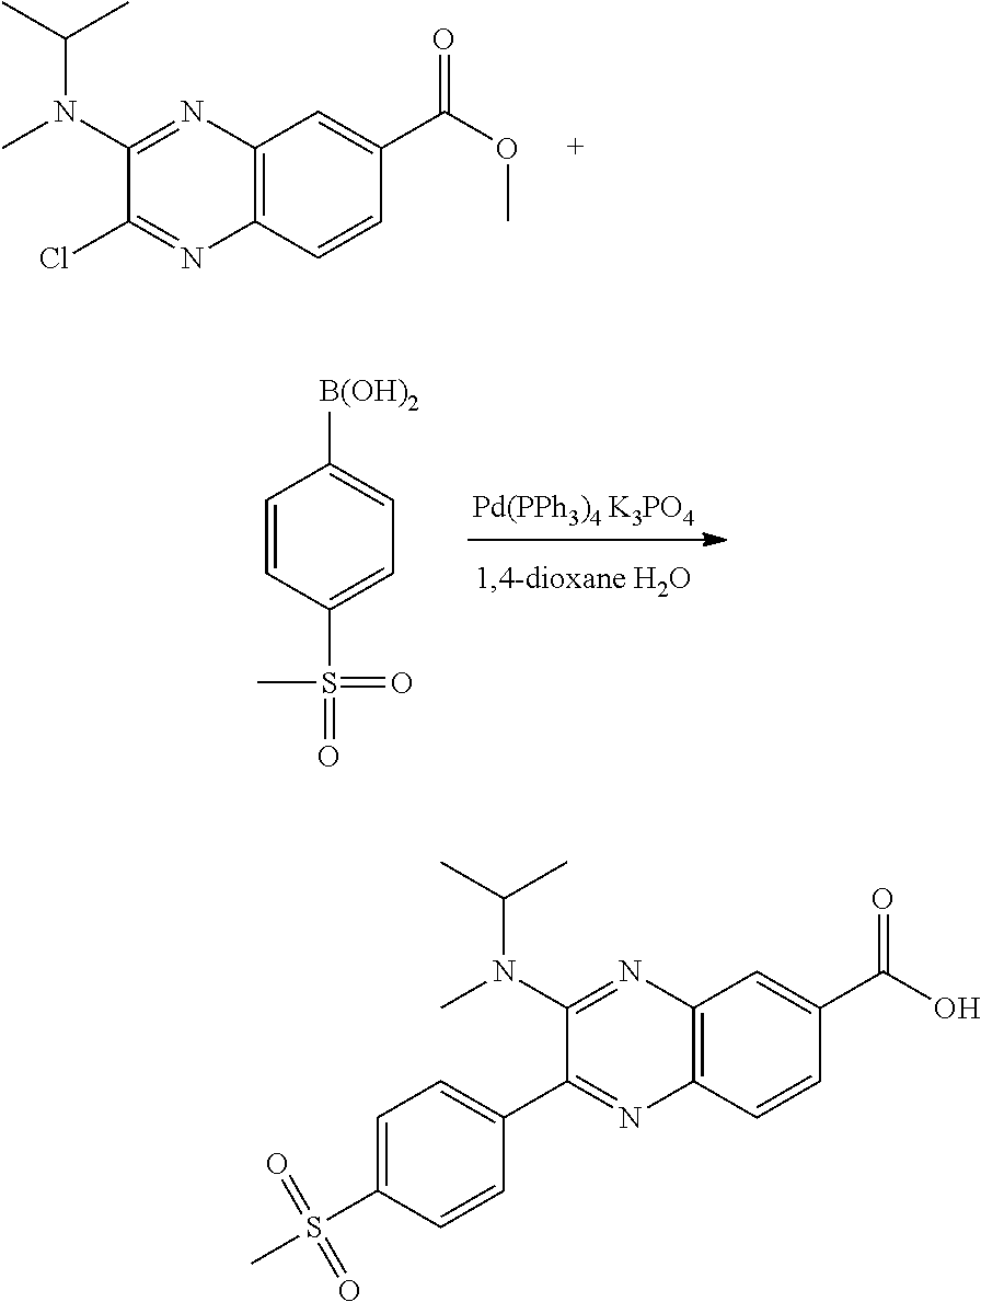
C1=C(C2=NC3=C(C=C(C(O)=O)C=C3)N=C2N(C)C(C)C)C=CC(S(C)(=O)=O)=C1.C12=C(C=CC(C(OC)=O)=C1)N=C(Cl)C(N(C)C(C)C)=N2.[Pd(PPh3)4 K3PO4].C1([B(OH)2])=CC=C(S(=O)(=O)C)C=C1
